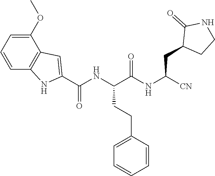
[CN]C(NC(C(NC(C1=CC2=C(N1)C=CC=C2OC)=O)CCC1=CC=CC=C1)=O)CC1CCNC1=O
